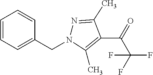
C1=CC=C(CN2N=C(C)C(C(=O)C(F)(F)F)=C2C)C=C1
